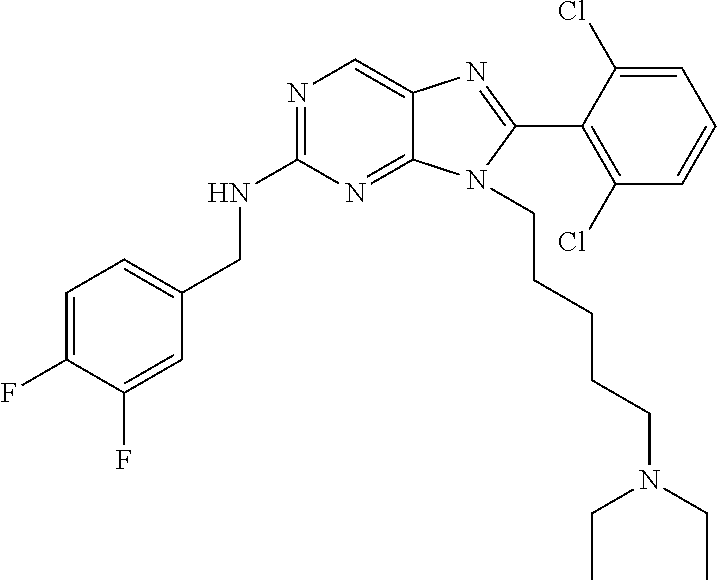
C1=C(F)C(F)=CC(CNC2=NC=C3C(=N2)N(CCCCCN(CC)CC)C(C2=C(Cl)C=CC=C2Cl)=N3)=C1
